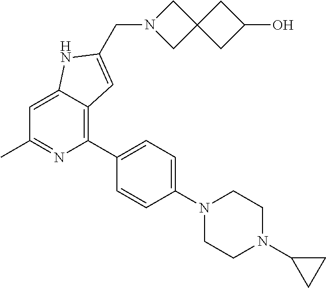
C1=C2C(=C(C3=CC=C(N4CCN(C5CC5)CC4)C=C3)N=C1C)C=C(CN1CC3(C1)CC(O)C3)N2
